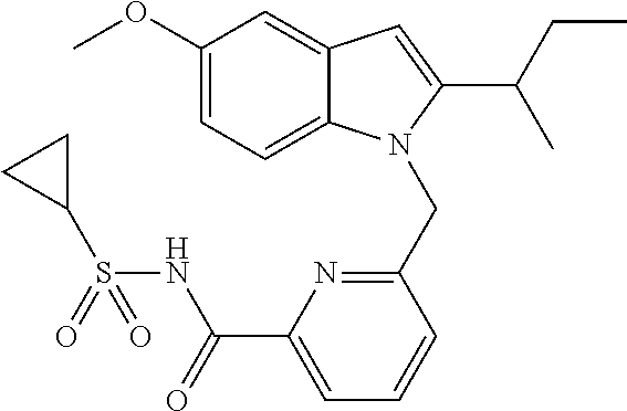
C1(OC)=CC=C2C(=C1)C=C(C(C)CC)N2CC1=NC(C(NS(C2CC2)(=O)=O)=O)=CC=C1
